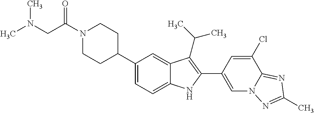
C(N1CCC(C2=CC=C3C(=C2)C(C(C)C)=C(C2=CN4C(=NC(C)=N4)C(Cl)=C2)N3)CC1)(CN(C)C)=O
